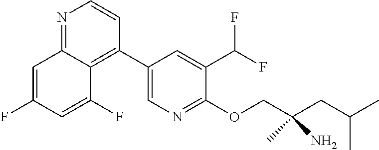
N1=C2C(=C(C3=CN=C(OCC(CC(C)C)(C)N)C(C(F)F)=C3)C=C1)C(F)=CC(F)=C2
